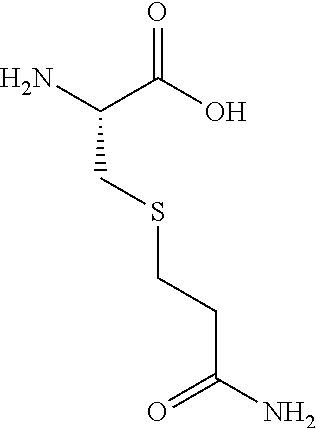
NC(C(O)=O)CSCCC(N)=O
